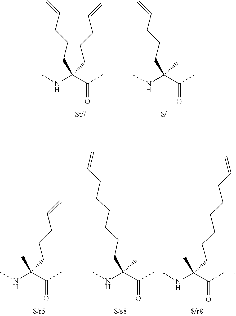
N(C)C(C(=O)C)(CCCC=C)C.C(CCCC(C(=O)C)(NC)CCCC=C)=C.C(=C)CCCC(C(=O)C)(NC)C.N(C)C(C(=O)C)(CCCCCCC=C)C.C(CCC(C(=O)C)(NC)C)CCCC=C
